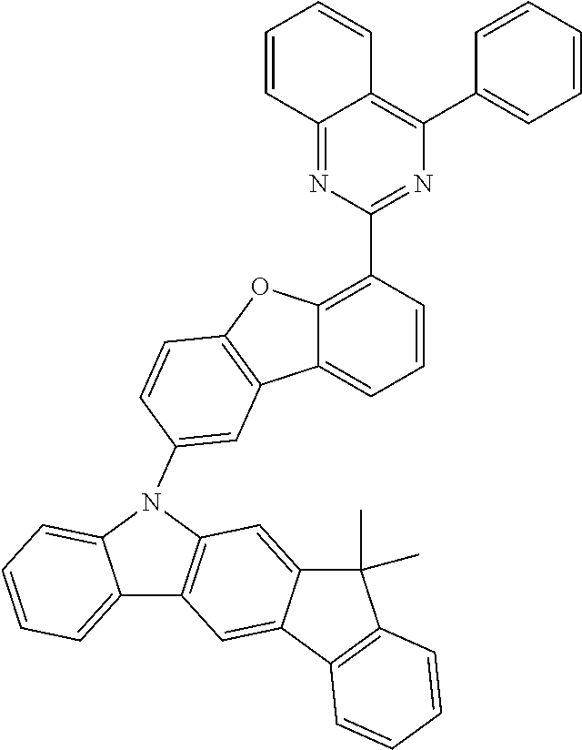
C1=CC=CC=C1C1=C2C(=NC(C3=C4C(=CC=C3)C3=C(O4)C=CC(N4C5=C(C6=CC=CC=C64)C=C4C(=C5)C(C)(C)C5=C4C=CC=C5)=C3)=N1)C=CC=C2
